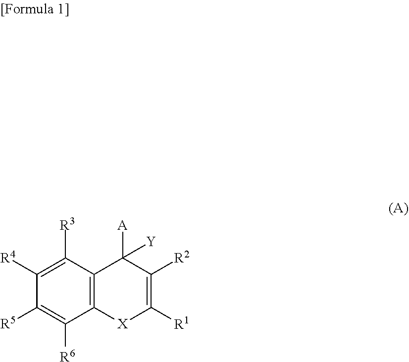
C1([R4])=C([R3])C2=C(C([R6])=C1[R5])[X]C([R1])=C([R2])C2([A])[Y]
